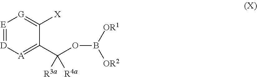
[E]1=[D][A]=C(C(OB([OR2])[OR1])([R3a])[R4a])C([X])=[G]1
